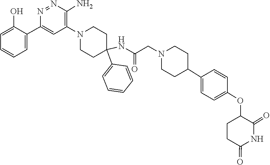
O=C1CCC(OC2=CC=C(C3CCN(CC(=O)NC4(C5=CC=CC=C5)CCN(C5=C(N)N=NC(C6=CC=CC=C6O)=C5)CC4)CC3)C=C2)C(=O)N1
